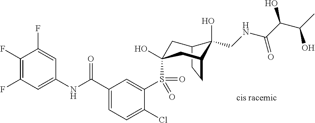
C1(F)=C(F)C=C(NC(C2=CC=C(Cl)C(S(=O)(=O)C3(O)CC4C(O)(CNC(C(C(C)O)O)=O)C(CC4)C3)=C2)=O)C=C1F
